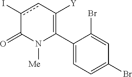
C1(C2=C([Y])cc(I)C(=O)N2[Me])=CC=C(Br)C=C1Br
